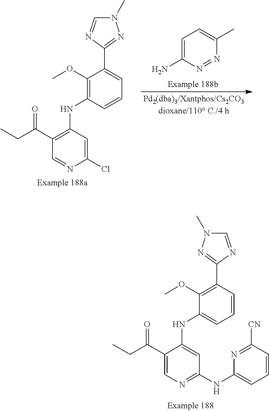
C1(NC2=CC=CC([CN])=N2)=NC=C(C(CC)=O)C(NC2=CC=CC(C3=NN(C)C=N3)=C2OC)=C1.C1(N)=CC=C(C)N=N1.C1(C2=NN(C)C=N2)=CC=CC(NC2=C(C(CC)=O)C=NC(Cl)=C2)=C1OC
